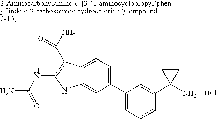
C1(C2=CC=CC(C3(N)CC3)=C2)=CC=C2C(=C1)NC(NC(N)=O)=C2C(N)=O.Cl
